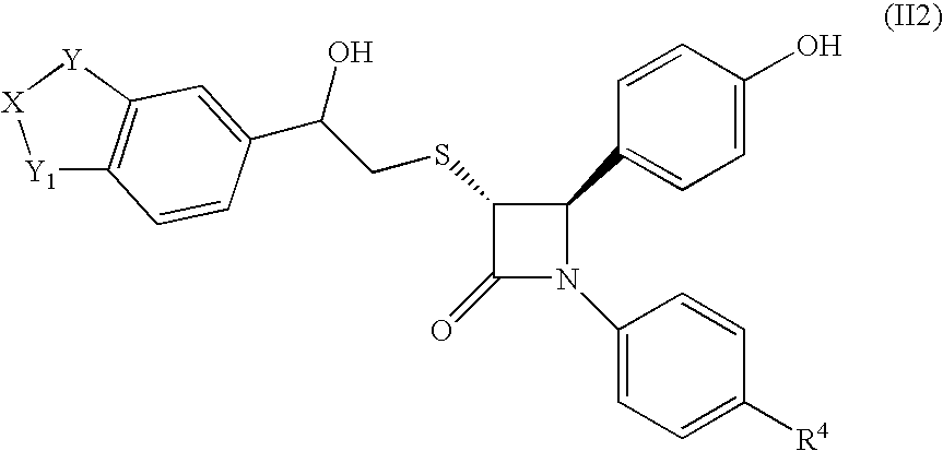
C1(=O)N(C2=CC=C([R4])C=C2)C(C2=CC=C(O)C=C2)C1SCC(O)C1=CC2=C([Y1][X][Y]2)C=C1
